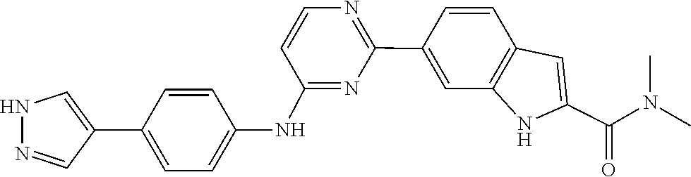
C1=CN=C(C2=CC3=C(C=C2)C=C(C(=O)N(C)C)N3)N=C1NC1=CC=C(C2=CNN=C2)C=C1
